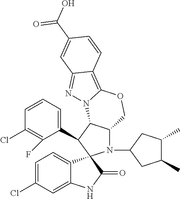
C1=CC=C(C2C3C(N(C4CC(C)C(C)C4)C24C2=CC=C(Cl)C=C2NC4=O)COC2=C4C(=NN32)C=C(C(O)=O)C=C4)C(F)=C1Cl
